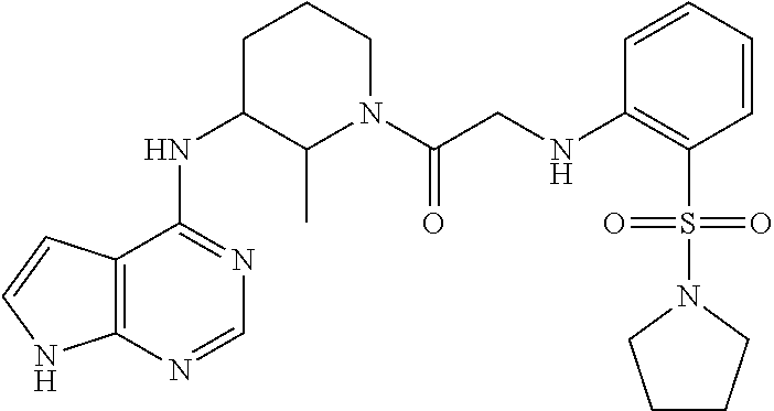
C12=C(N=CN=C1NC1C(C)N(C(CNC3=C(S(=O)(=O)N4CCCC4)C=CC=C3)=O)CCC1)NC=C2
